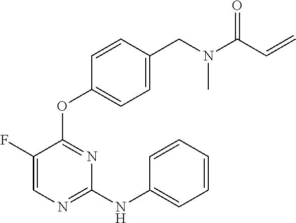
N(C1=NC=C(F)C(OC2=CC=C(CN(C(C=C)=O)C)C=C2)=N1)C1=CC=CC=C1
